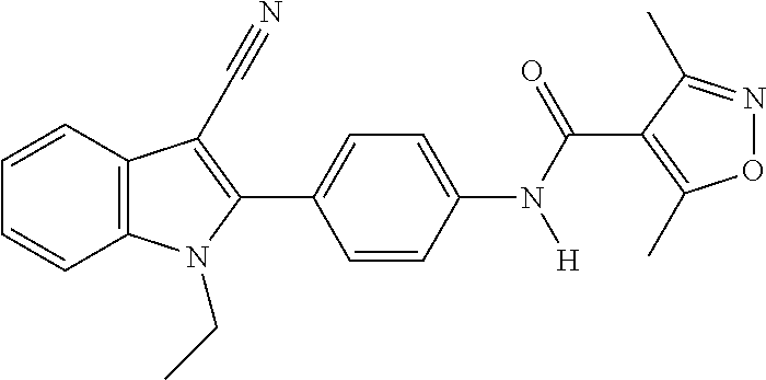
C1=CC=CC2=C1N(CC)C(C1=CC=C(N([H])C(C3=C(C)ON=C3C)=O)C=C1)=C2C#N
